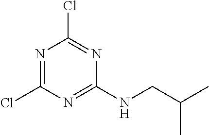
N1=C(Cl)N=C(NCC(C)C)N=C1Cl
